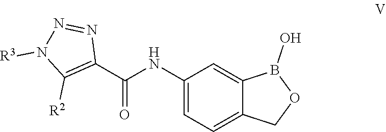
C1(NC(C2=C([R2])N([R3])N=N2)=O)=CC=C2C(=C1)B(O)OC2
